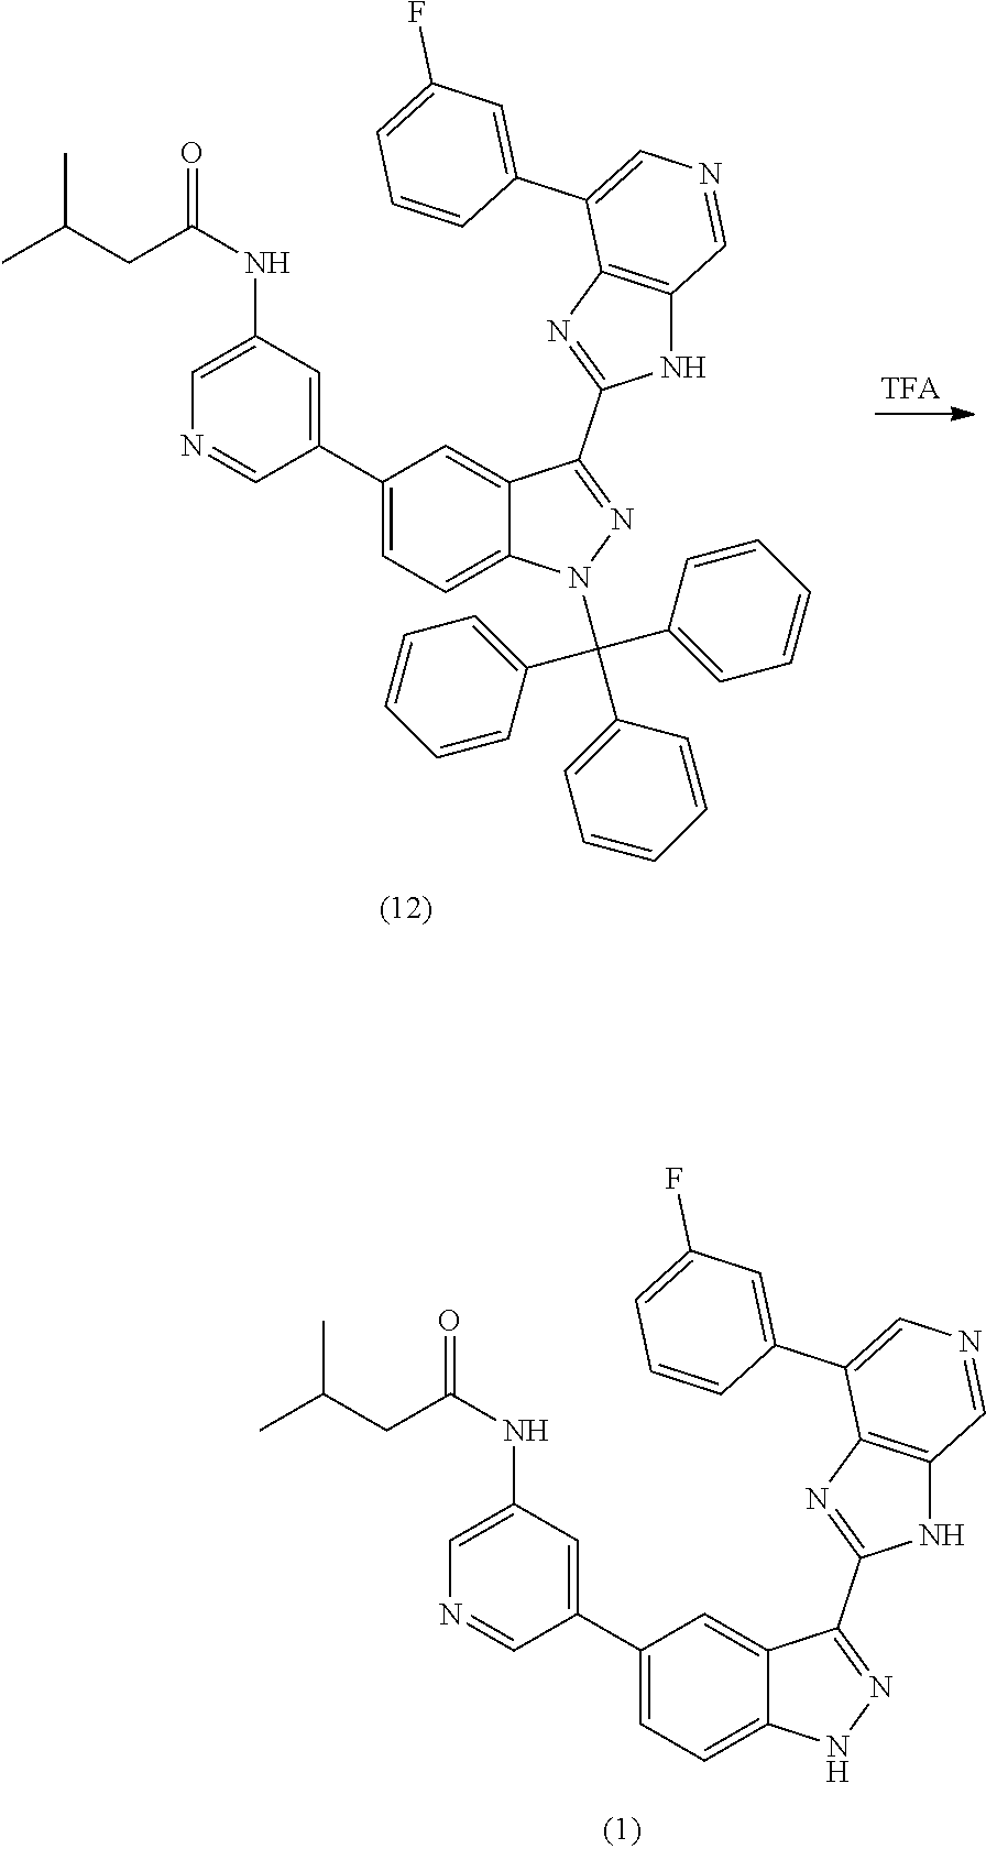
C12=CC(C3=CC(NC(=O)CC(C)C)=CN=C3)=CC=C1NN=C2C1=NC2=C(N1)C=NC=C2C1=CC(F)=CC=C1.C12=CC(C3=CC(NC(=O)CC(C)C)=CN=C3)=CC=C1N(C(C1=CC=CC=C1)(C1=CC=CC=C1)C1=CC=CC=C1)N=C2C1=NC2=C(N1)C=NC=C2C1=CC(F)=CC=C1
